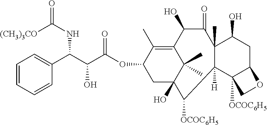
C1=CC=CC(C(C(O)C(OC2CC3(O)C(C)(C)C(=C2C)C(O)C(=O)C2(C)C(O)CC4C([OCOC6H5])(C2([H])C3[OCOC6H5])CO4)=O)NC([(CH3)3CO])=O)=C1
